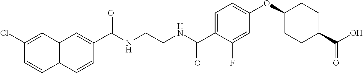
C(NCCNC(C1=CC=C(OC2CCC(C(O)=O)CC2)C=C1F)=O)(=O)C1=CC2=C(C=C1)C=CC(Cl)=C2
